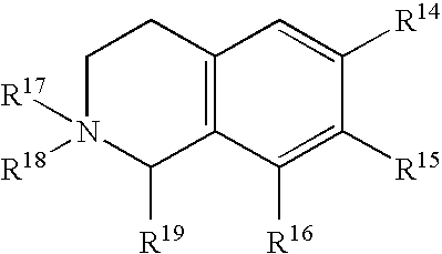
C1N([R18])([R17])C([R19])C2=C(C1)C=C([R14])C([R15])=C2[R16]
